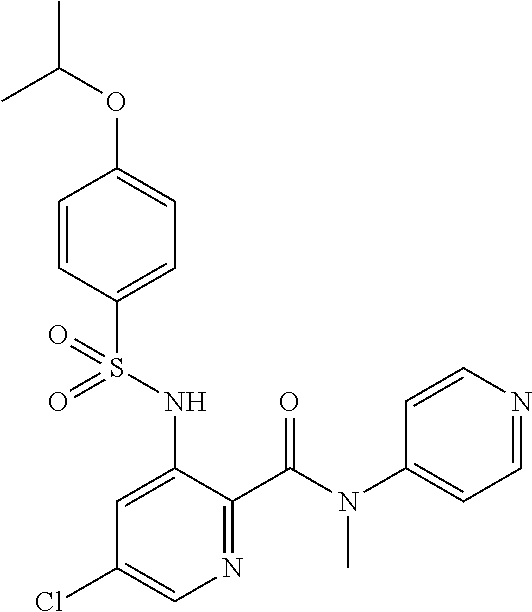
C1=CC(S(NC2=CC(Cl)=CN=C2C(N(C2=CC=NC=C2)C)=O)(=O)=O)=CC=C1OC(C)C
